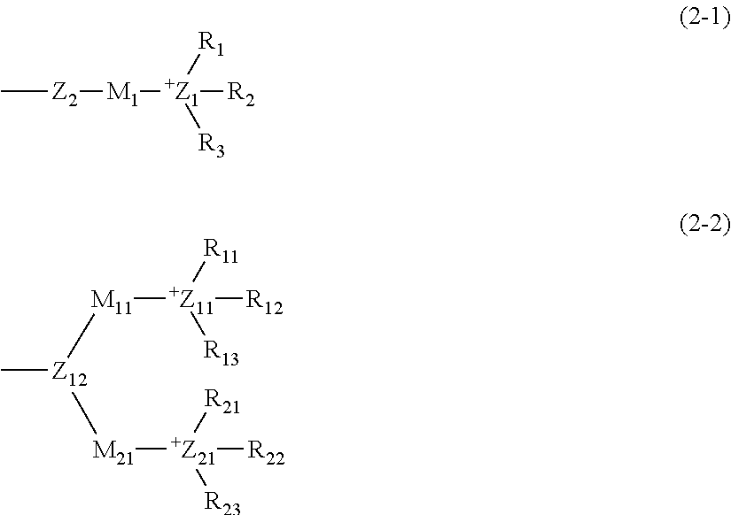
C[Z2][M1][+Z1]([R3])([R1])[R2].[M11]([+Z11]([R13])([R11])[R12])[Z12](C)[M21][+Z21]([R23])([R21])[R22]
